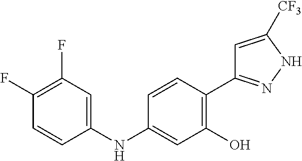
N(C1=CC(O)=C(C2=NNC([CF3])=C2)C=C1)C1=CC(F)=C(F)C=C1
